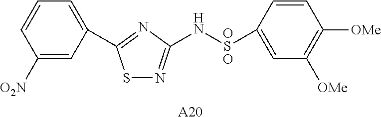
C1([O2N])=CC(C2=NC(NSC3=CC([OMe])=C([OMe])C=C3)=NS2)=CC=C1.O.O.[A20]
